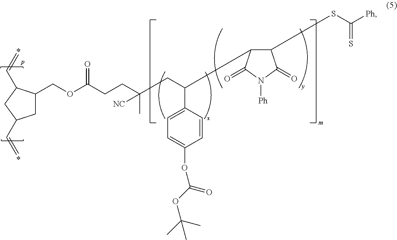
C1C(COC(CCC(C)([NC])CC(C2C(SC([Ph])=S)C(=O)N([Ph])C2=O)C2=CC=C(OC(OC(C)(C)C)=O)C=C2)=O)C(C=C)CC1C=C
